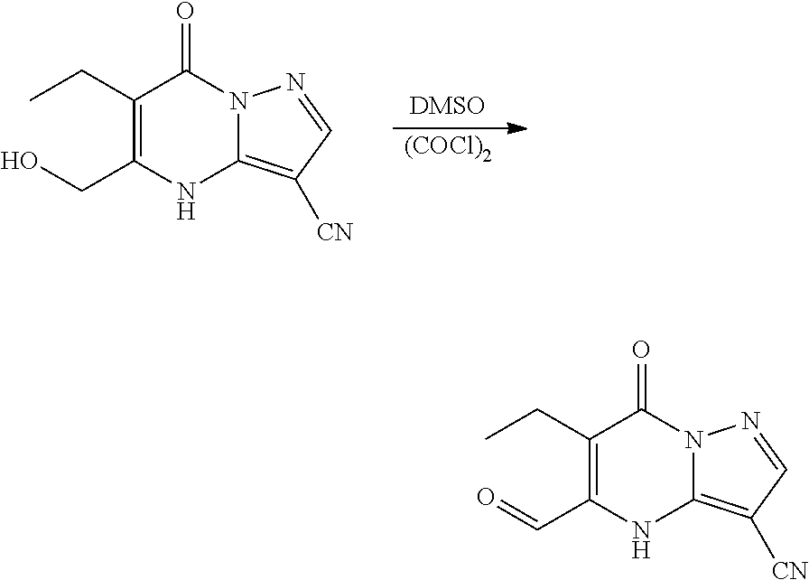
[(COCl)2].C1(CC)=C(CO)NC2=C([CN])C=NN2C1=O.C1(CC)=C(C=O)NC2=C([CN])C=NN2C1=O
